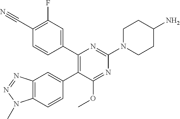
C12=C(C=CC(C3=C(C4=CC(F)=C(C#N)C=C4)N=C(N4CCC(N)CC4)N=C3OC)=C1)N(C)N=N2
